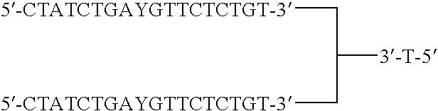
[5-CTATCTGAYGTTCTCTGT-3]CC([3-T-5])C[5-CTATCTGAYGTTCTCTGT-3]
